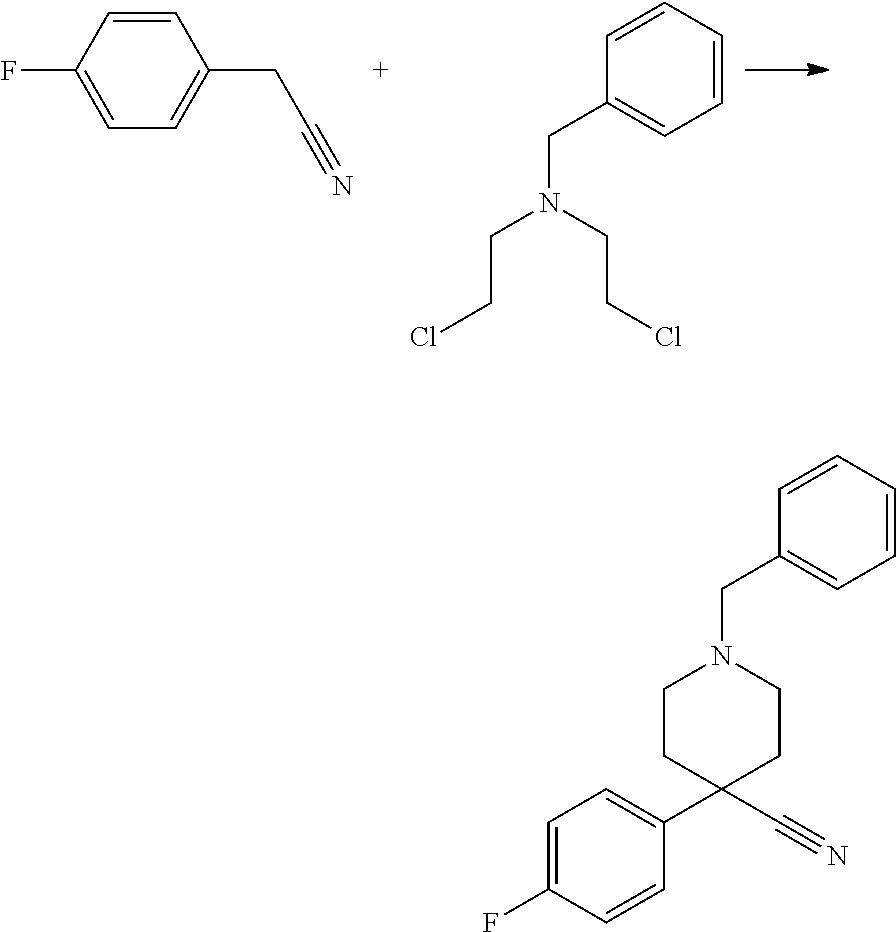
C1=CC(F)=CC=C1CC#N.C1=CC=CC(CN(CCCl)CCCl)=C1.C1=CC=CC(CN2CCC(C3=CC=C(F)C=C3)(C#N)CC2)=C1
